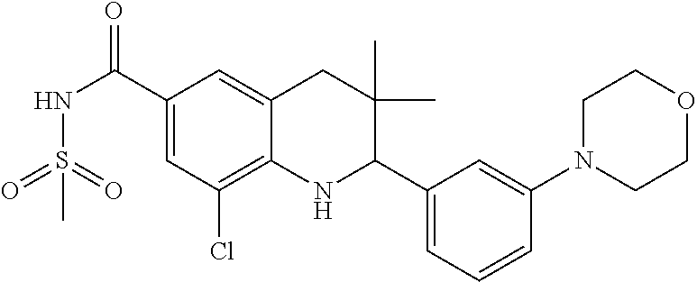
C1(C(NS(=O)(=O)C)=O)=CC(Cl)=C2C(=C1)CC(C)(C)C(C1=CC=CC(N3CCOCC3)=C1)N2
